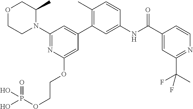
O1CCN(C2=NC(OCCOP(=O)(O)O)=CC(C3=C(C)C=CC(NC(C4=CC(C(F)(C)F)=NC=C4)=O)=C3)=C2)C(C)C1
